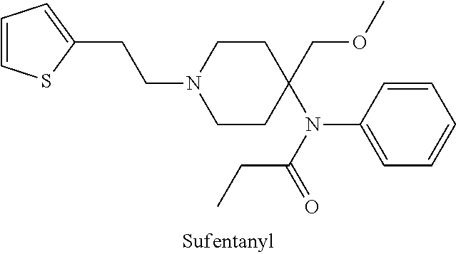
C1CC(COC)(N(C(=O)CC)C2=CC=CC=C2)CCN1CCC1=CC=CS1
